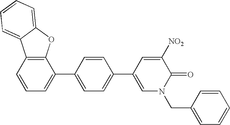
C12=C(C=CC=C1C1=CC=C(C3=CN(CC4=CC=CC=C4)C(=O)C([NO2])=C3)C=C1)C1=CC=CC=C1O2
